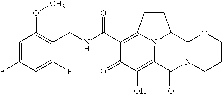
C1=C(F)C=C(F)C(CNC(C2=C3CCC4C5N(C(=O)C(=C(O)C2=O)N34)CCCO5)=O)=C1OC
